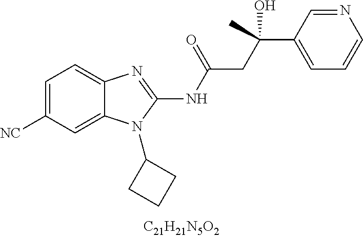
C1=C([CN])C=C2C(=C1)N=C(NC(CC(C1=CC=CN=C1)(O)C)=O)N2C1CCC1
